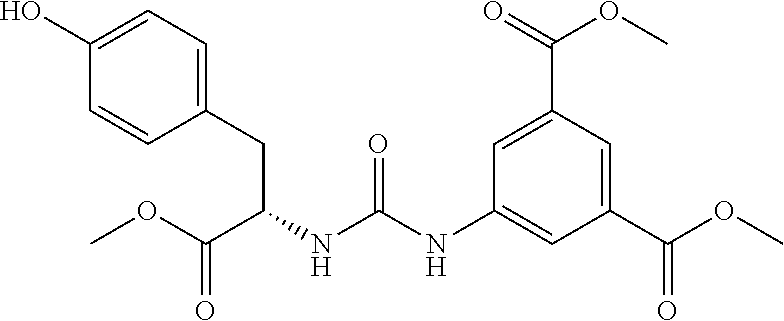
C(NC(NC1=CC(C(=O)OC)=CC(C(OC)=O)=C1)=O)(CC1=CC=C(O)C=C1)C(OC)=O
